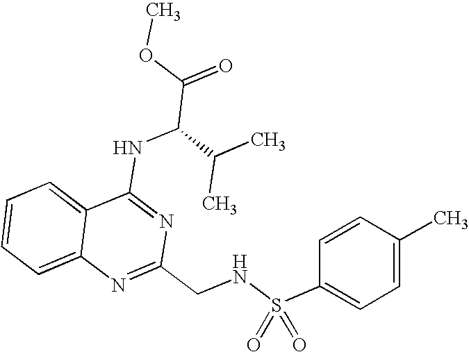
C12=CC=CC=C1N=C(CNS(C1=CC=C(C)C=C1)(=O)=O)N=C2NC(C(=O)OC)C(C)C
